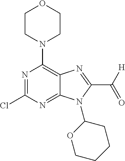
N1=C(Cl)N=C2C(=C1N1CCOCC1)N=C(C([H])=O)N2C1OCCCC1
